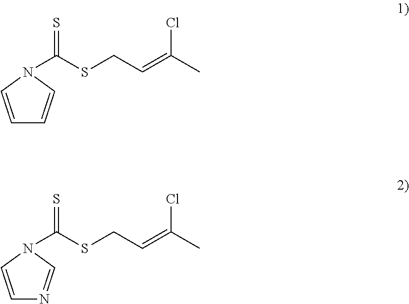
C1=CN(C(SCC=C(C)Cl)=S)C=C1.C1=CN(C(SCC=C(C)Cl)=S)C=N1
